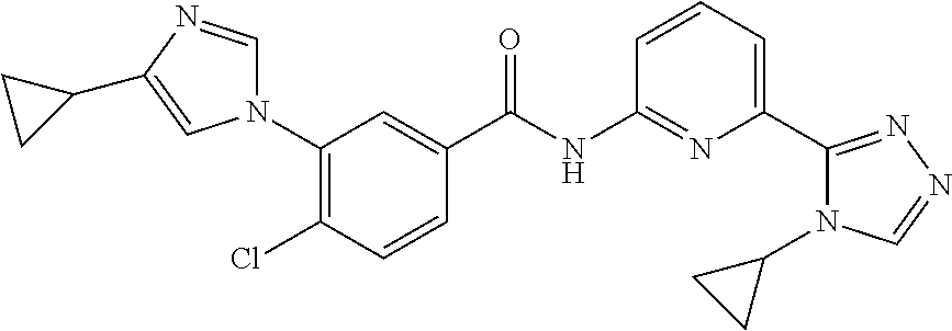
C1(N2C=NC(C3CC3)=C2)=C(Cl)C=CC(C(NC2=NC(C3=NN=CN3C3CC3)=CC=C2)=O)=C1
